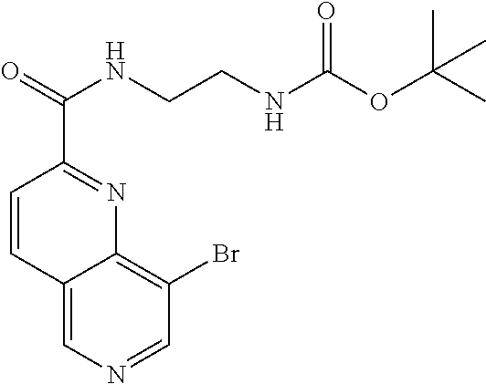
C12=CN=CC(Br)=C1N=C(C(NCCNC(=O)OC(C)(C)C)=O)C=C2
